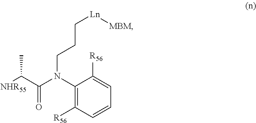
C1(N(C(C([NHR55])C)=O)CCC[Ln][MBM])=C([R56])C=CC=C1[R56]
